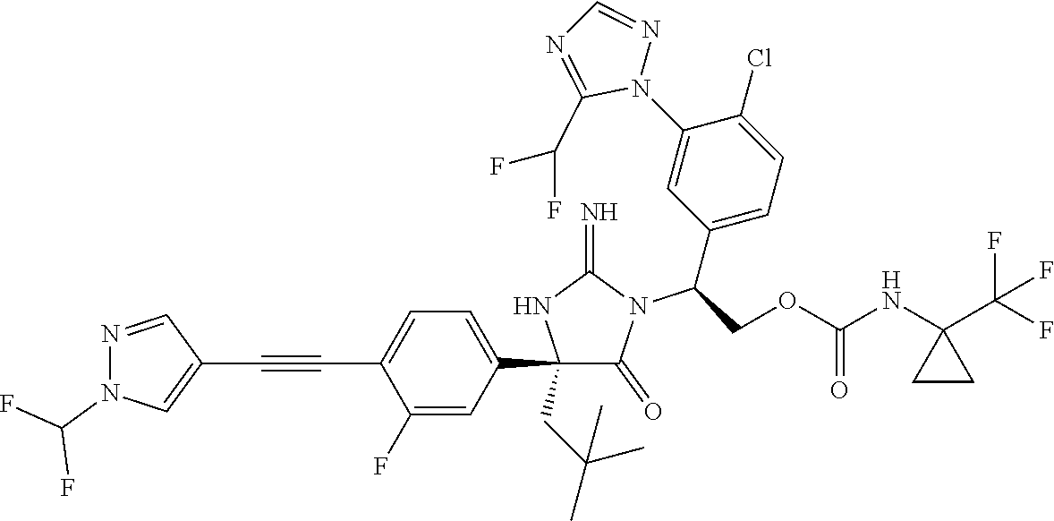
C1(C2=CC=C(C#CC3=CN(C(F)F)N=C3)C(F)=C2)(CC(C)(C)C)C(=O)N(C(C2=CC=C(Cl)C(N3N=CN=C3C(F)F)=C2)COC(NC2(C(F)(F)F)CC2)=O)C(=N)N1
